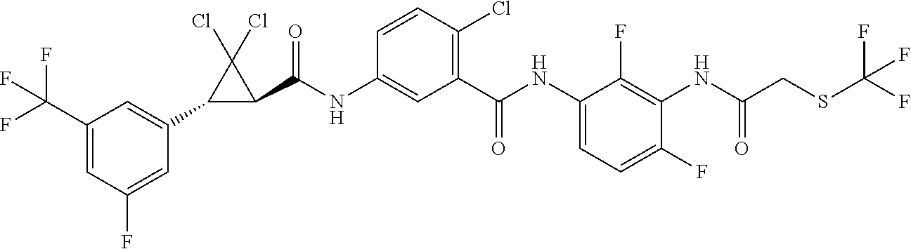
C1(C2=CC(C(F)(F)F)=CC(F)=C2)C(C(NC2=CC(C(NC3=CC=C(F)C(NC(CSC(F)(F)F)=O)=C3F)=O)=C(Cl)C=C2)=O)C1(Cl)Cl
